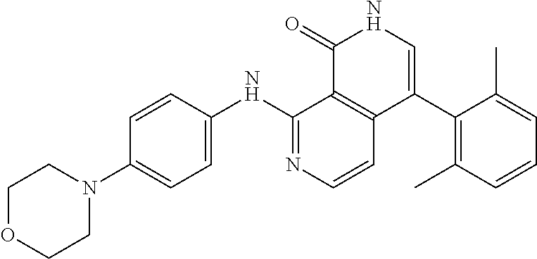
C1=CC2=C(C(NC3=CC=C(N4CCOCC4)C=C3)=N1)C(=O)NC=C2C1=C(C)C=CC=C1C
